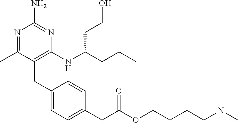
C(C1=C(NC(CCC)CCO)N=C(N)N=C1C)C1=CC=C(CC(=O)OCCCCN(C)C)C=C1
